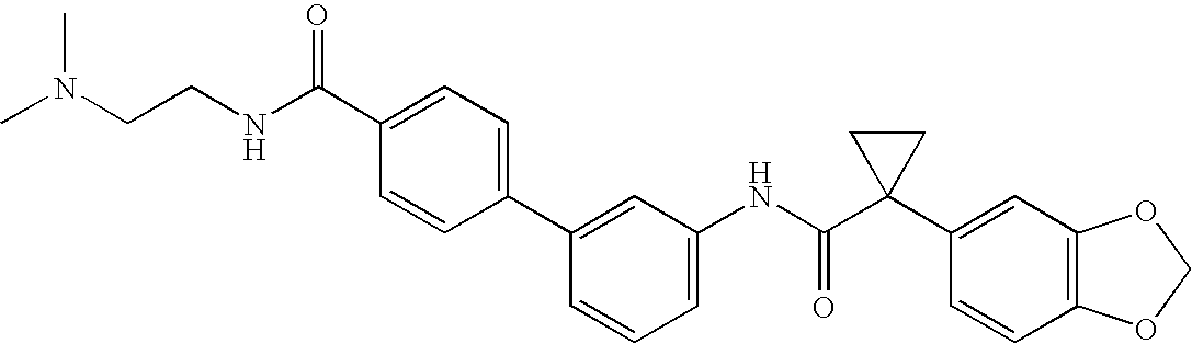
C1(C2=CC(NC(C3(C4=CC5=C(C=C4)OCO5)CC3)=O)=CC=C2)=CC=C(C(NCCN(C)C)=O)C=C1
